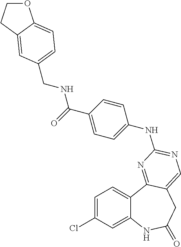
C1=C(Cl)C=C2C(=C1)C1=NC(NC3=CC=C(C(=O)NCC4=CC=C5OCCC5=C4)C=C3)=NC=C1CC(=O)N2
